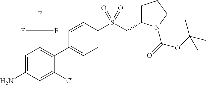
C1=C(S(CC2CCCN2C(OC(C)(C)C)=O)(=O)=O)C=CC(C2=C(C(F)(F)F)C=C(N)C=C2Cl)=C1
